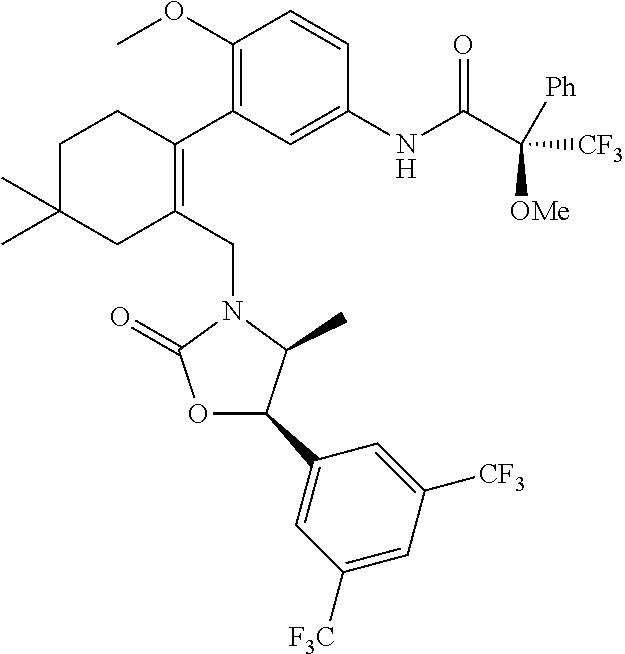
C1(OC)=C(C2=C(CN3C(=O)OC(C4=CC([F3C])=CC([CF3])=C4)C3C)CC(C)(C)CC2)C=C(NC(C([OMe])([Ph])[CF3])=O)C=C1
